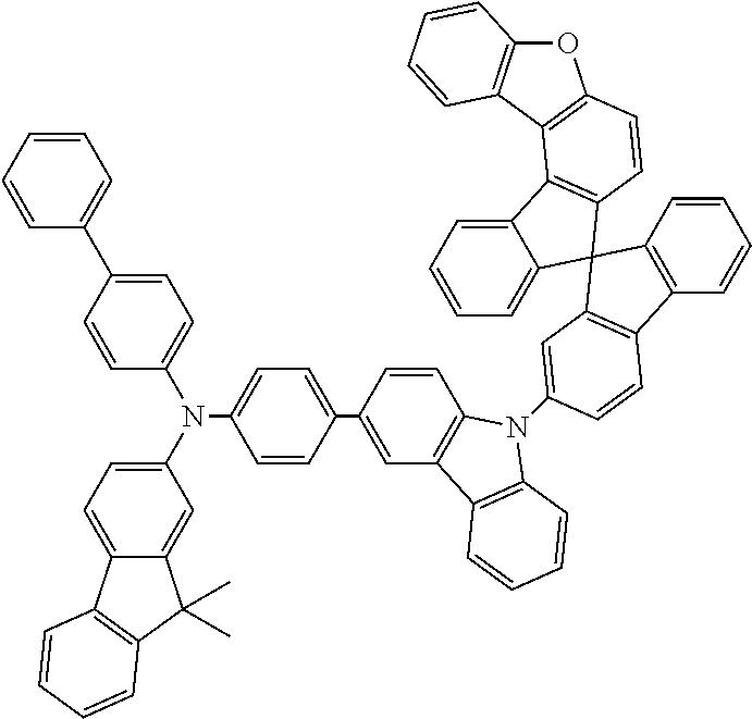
C1=CC=C2C(=C1)C1(C3=C2C2=C(C=C3)OC3=C2C=CC=C3)C2=C(C3=C1C=CC=C3)C=CC(N1C3=C(C=C(C4=CC=C(N(C5=CC=C6C(=C5)C(C)(C)C5=C6C=CC=C5)C5=CC=C(C6=CC=CC=C6)C=C5)C=C4)C=C3)C3=C1C=CC=C3)=C2
